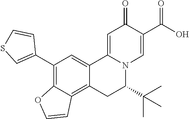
C12=CC(C3=CSC=C3)=C3C(=C1CC(C(C)(C)C)N1C2=CC(=O)C(C(O)=O)=C1)C=CO3
